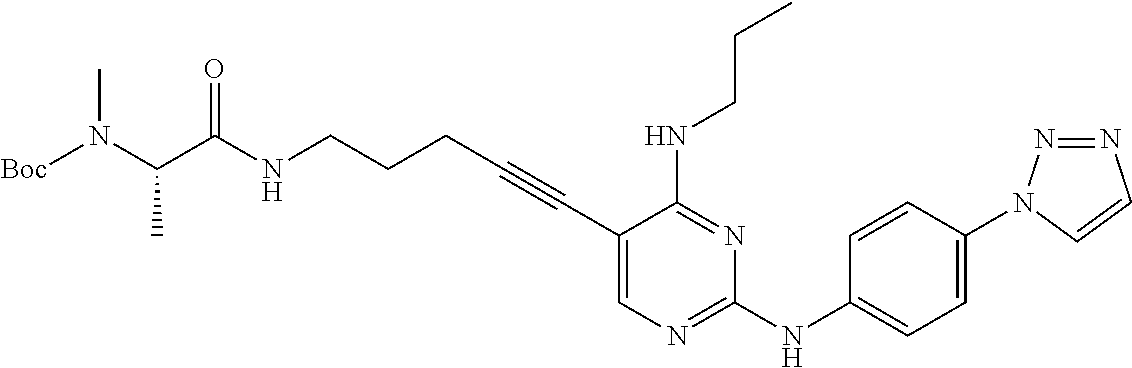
C(NCCCC#CC1=CN=C(NC2=CC=C(N3N=NC=C3)C=C2)N=C1NCCC)(=O)C(N([Boc])C)C
